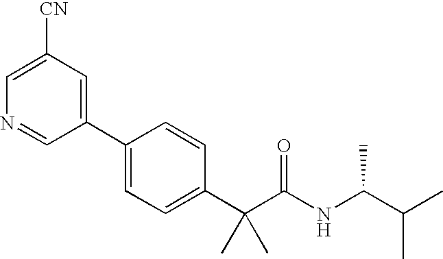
C1(C2=CC=C(C(C(NC(C(C)C)C)=O)(C)C)C=C2)=CC([CN])=CN=C1
